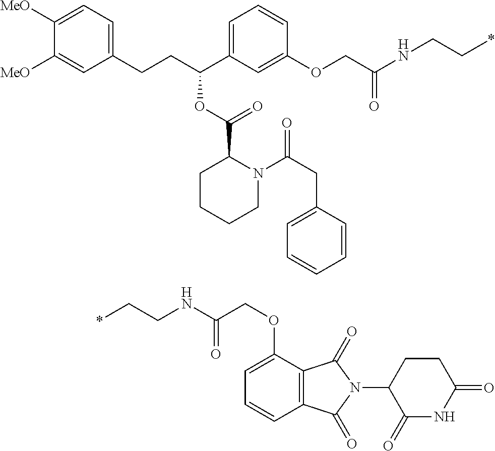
N(C(COC1=CC=CC2=C1C(=O)N(C1CCC(=O)NC1=O)C2=O)=O)CC*.C1(CCC(C2=CC=CC(OCC(NCC*)=O)=C2)OC(C2CCCCN2C(CC2=CC=CC=C2)=O)=O)=CC=C([MeO])C([MeO])=C1
